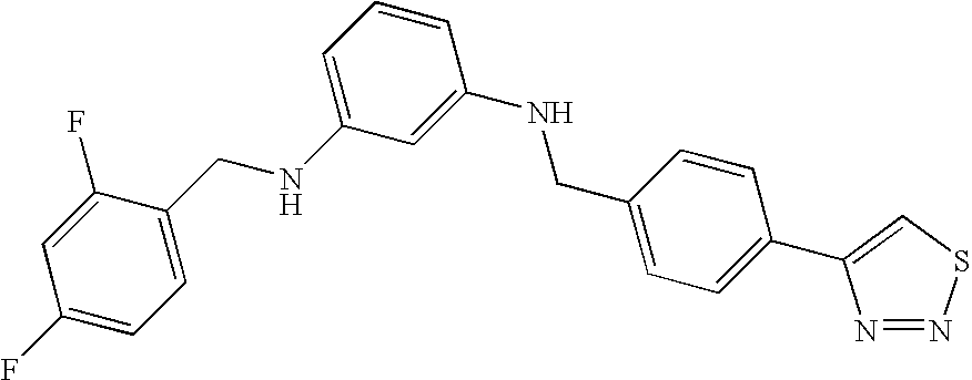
C1(F)=CC=C(CNC2=CC=CC(NCC3=CC=C(C4=CSN=N4)C=C3)=C2)C(F)=C1
